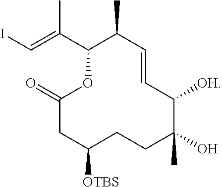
IC=C(C1C(C)C=CC([OH])C(C)(O)CCC([OTBS])CC(=O)O1)C
